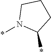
*N1C(*)CCC1
